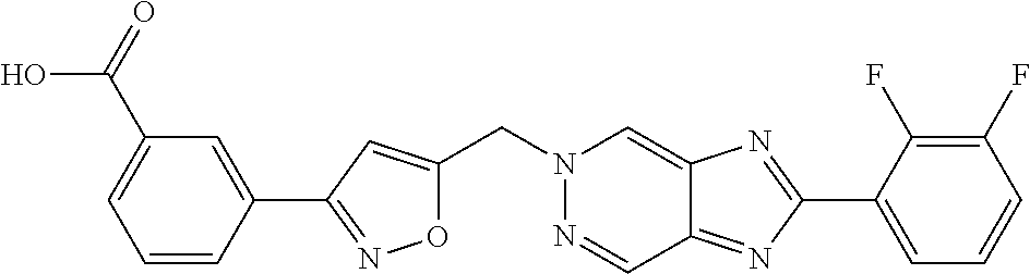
C(N1N=CC2=NC(C3=CC=CC(F)=C3F)=NC2=C1)C1=CC(C2=CC(C(=O)O)=CC=C2)=NO1
